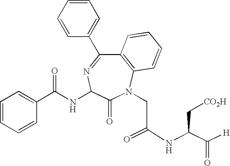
C(C([H])=O)(NC(=O)CN1C(=O)C(NC(=O)C2=CC=CC=C2)N=C(C2=CC=CC=C2)C2=C1C=CC=C2)C[CO2H]
